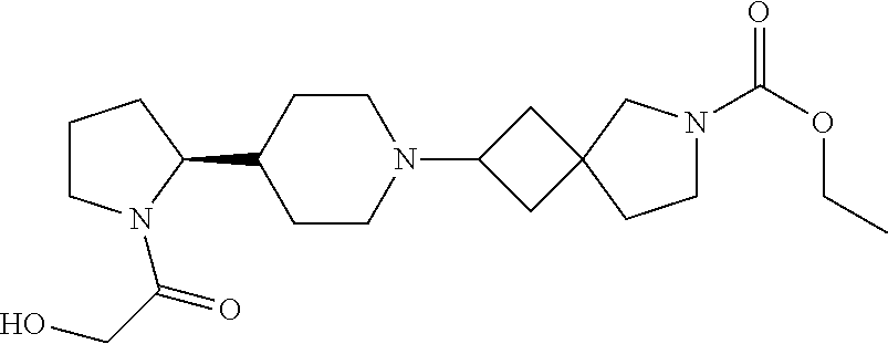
C1CN(C(CO)=O)C(C2CCN(C3CC4(C3)CCN(C(OCC)=O)C4)CC2)C1
